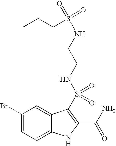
S(=O)(C1=C(C(=O)N)NC2=CC=C(Br)C=C21)(NCCNS(=O)(=O)CCC)=O
